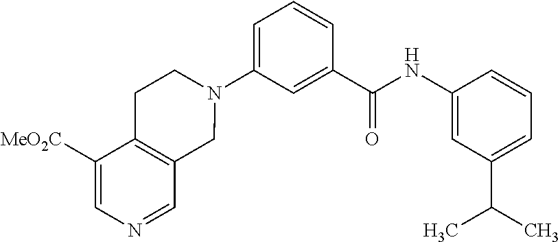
C1(N2CCC3=C(C2)C=NC=C3[MeO2C])=CC=CC(C(NC2=CC(C(C)C)=CC=C2)=O)=C1
